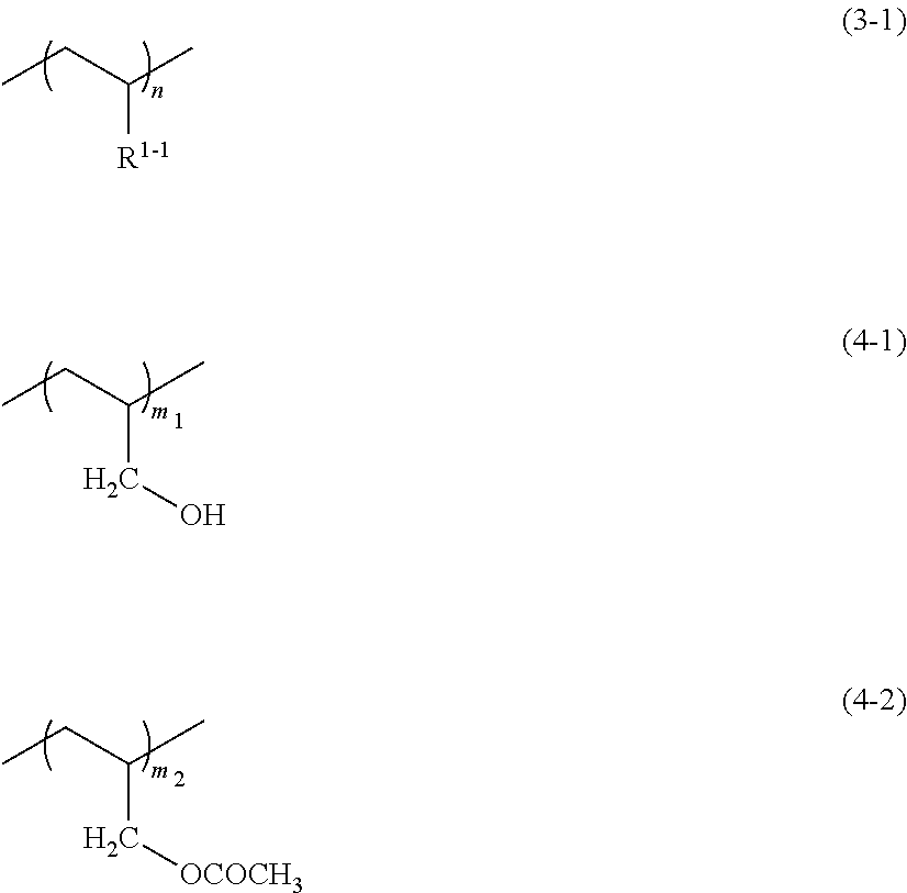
C([R1-1])(CC)C.C(CO)(CC)C.C(C[OCOCH3])(CC)C
